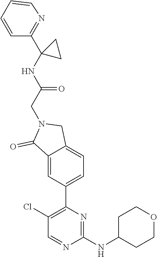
C1(NC(=O)CN2C(=O)C3=CC(C4=C(Cl)C=NC(NC5CCOCC5)=N4)=CC=C3C2)(C2=NC=CC=C2)CC1
